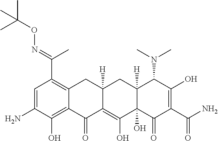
C1=C(N)C(O)=C2C(=C1C(=NOC(C)(C)C)C)CC1([H])C(=C(O)C3(O)C([H])(C1)C(N(C)C)C(O)=C(C(N)=O)C3=O)C2=O
